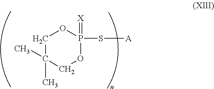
C1C(C)(C)COP(=[X])(S[A])O1
